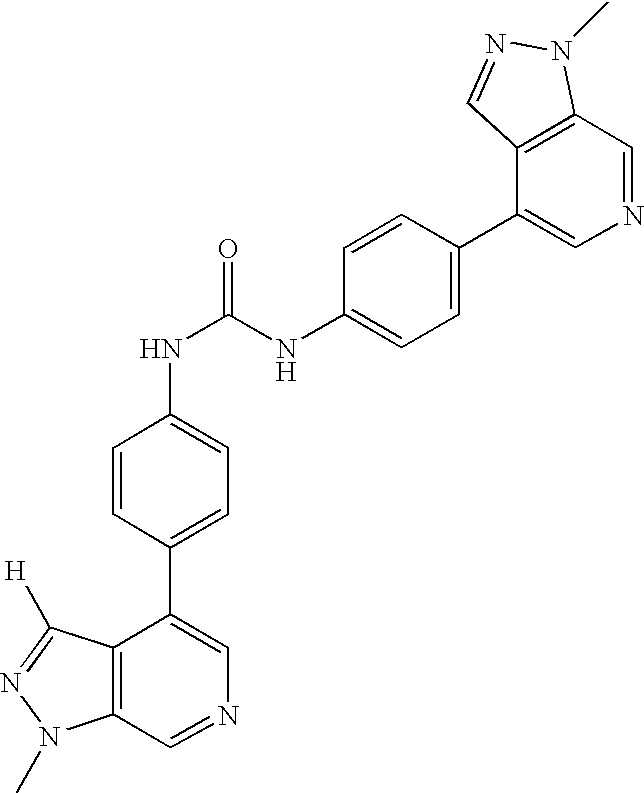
C1=C(C2=CN=CC3=C2C=NN3C)C=CC(NC(NC2=CC=C(C3=CN=CC4=C3C([H])=NN4C)C=C2)=O)=C1
